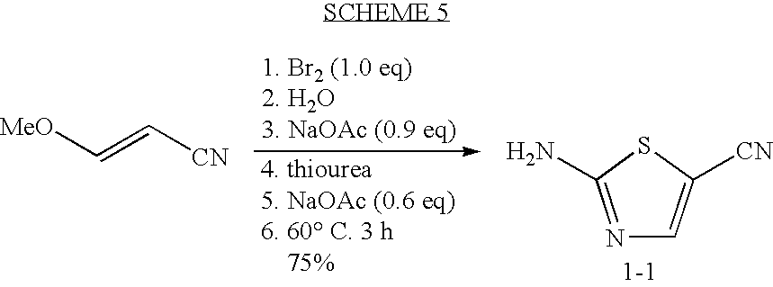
N1=C(N)SC([CN])=C1.[MeO]C=C[CN]
